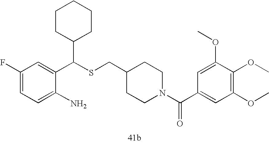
C1=C(N)C(C(SCC2CCN(C(C3=CC(OC)=C(OC)C(OC)=C3)=O)CC2)C2CCCCC2)=CC(F)=C1
